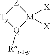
[Z]1[Ty][Q]([Rt-1-y])[M]1([X])[X]
